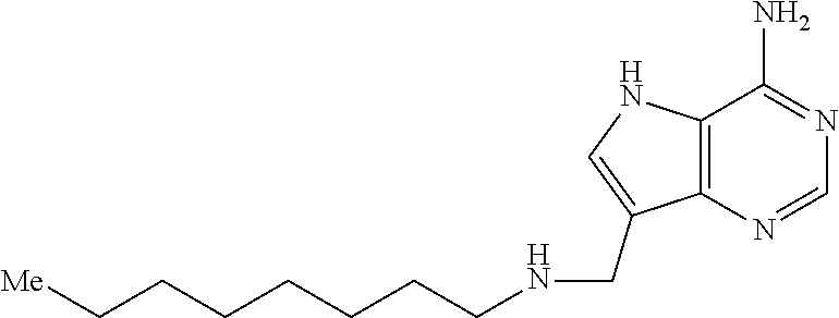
N1=CN=C(N)C2=C1C(CNCCCCCCC[Me])=CN2
